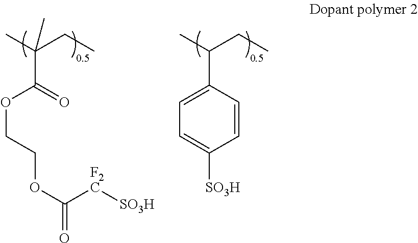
CC(CC)(C(=O)OCCOC([F2C][SO3H])=O)C.CC(CC)C1=CC=C([SO3H])C=C1
